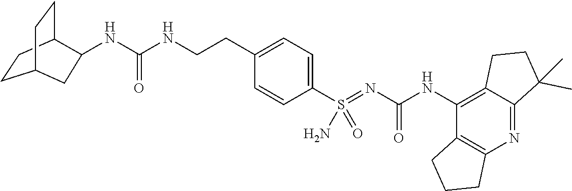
C12=C(NC(N=S(C3=CC=C(CCNC(NC4C5CCC(CC5)C4)=O)C=C3)(=O)N)=O)C3=C(N=C1C(C)(C)CC2)CCC3
